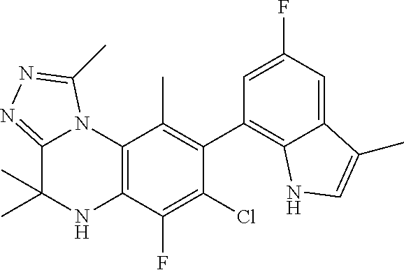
C1(C2=C3C(=CC(F)=C2)C(C)=CN3)=C(C)C2=C(C(F)=C1Cl)NC(C)(C)C1=NN=C(C)N21
